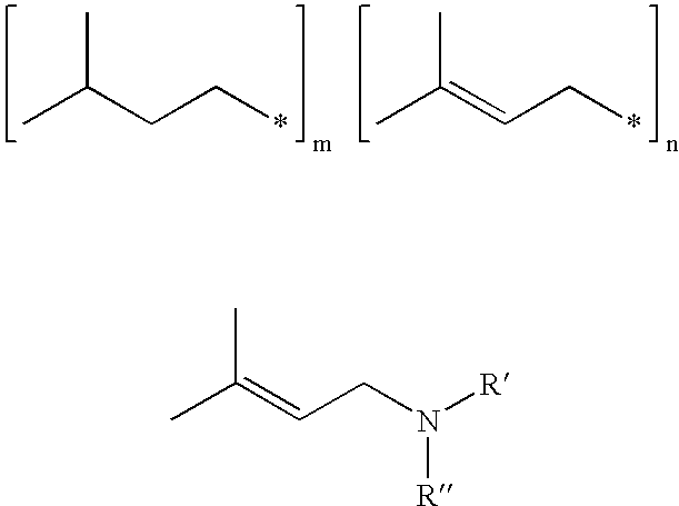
CC(CC*)C.CC(=CC*)C.CC(=CCN([R])[R])C
